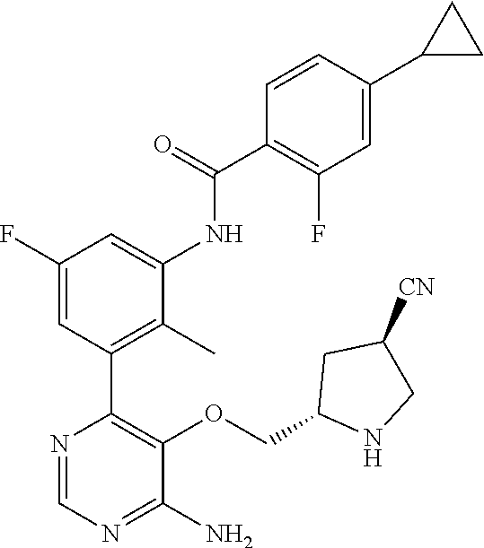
C1(F)=CC(C2=C(OCC3NCC([CN])C3)C(N)=NC=N2)=C(C)C(NC(C2=C(F)C=C(C3CC3)C=C2)=O)=C1
